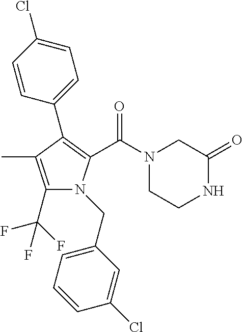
C1(C(F)(F)F)=C(C)C(C2=CC=C(Cl)C=C2)=C(C(N2CC(=O)NCC2)=O)N1CC1=CC=CC(Cl)=C1
